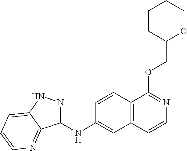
O(C1=NC=CC2=C1C=CC(NC1=NNC3=CC=CN=C13)=C2)CC1OCCCC1
